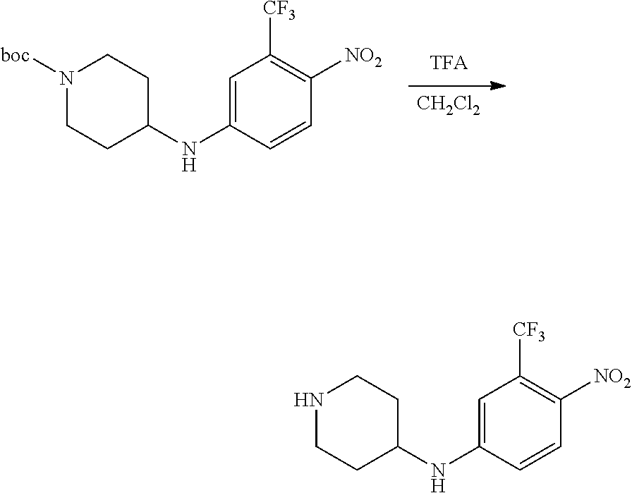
C1=CC(NC2CCNCC2)=CC([CF3])=C1[NO2].[CH2Cl2].C1=CC(NC2CCN([boc])CC2)=CC([CF3])=C1[NO2]
